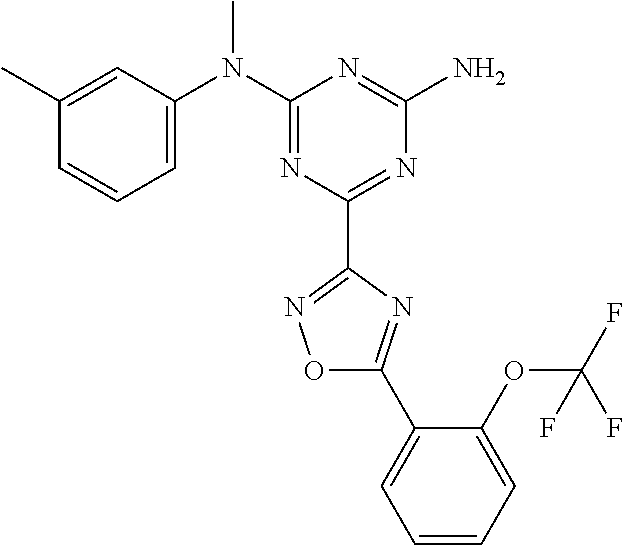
C1(C)=CC(N(C2=NC(C3=NOC(C4=CC=CC=C4OC(F)(F)F)=N3)=NC(N)=N2)C)=CC=C1
